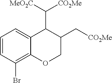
C1=CC(Br)=C2C(=C1)C(C([MeO2C])[CO2Me])C(C[CO2Me])CO2
